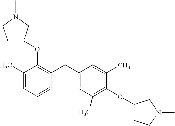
C1(C)=CC=CC(CC2=CC(C)=C(OC3CCN(C)C3)C(C)=C2)=C1OC1CCN(C)C1
